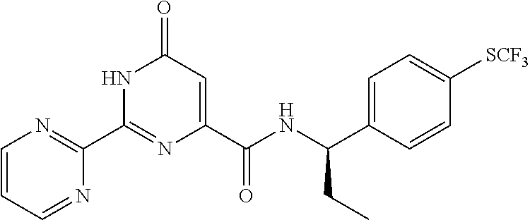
C1(C2=NC=CC=N2)=NC(C(NC(C2=CC=C([SCF3])C=C2)CC)=O)=CC(=O)N1
